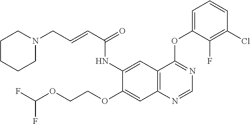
FC(OCCOC1=CC2=C(C=C1NC(C=CCN1CCCCC1)=O)C(OC1=CC=CC(Cl)=C1F)=NC=N2)F
